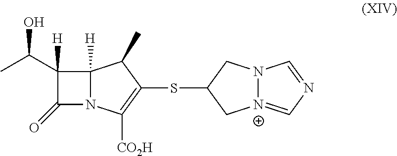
C1(C(C)O)([H])C(=O)N2C1([H])C(C)C(SC1C[N+]3=CN=CN3C1)=C2[CO2H]
